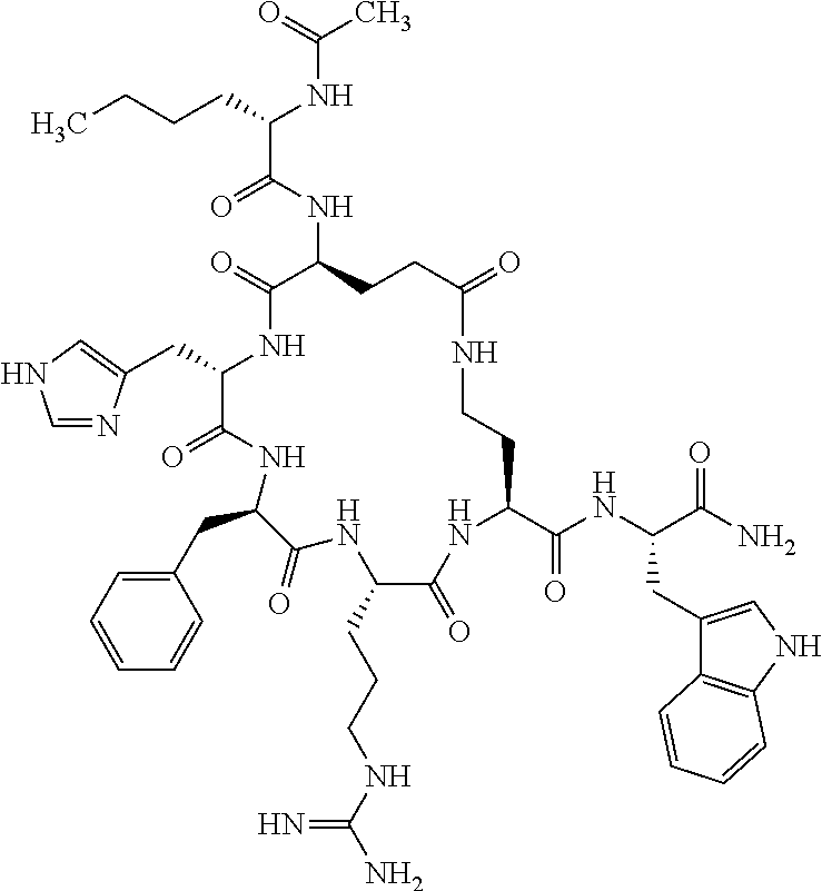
C(C1C(=O)NC(CC2=CC=CC=C2)C(=O)NC(CCCNC(N)=N)C(=O)NC(C(NC(C(N)=O)CC2=CNC3=C2C=CC=C3)=O)CCNC(=O)CCC(NC(C(CCCC)NC(C)=O)=O)C(=O)N1)C1=CNC=N1
